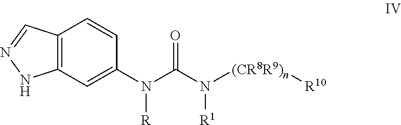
C12=C(C=C(N(C(N([R1])[(CR8R9)n][R10])=O)[R])C=C1)NN=C2
